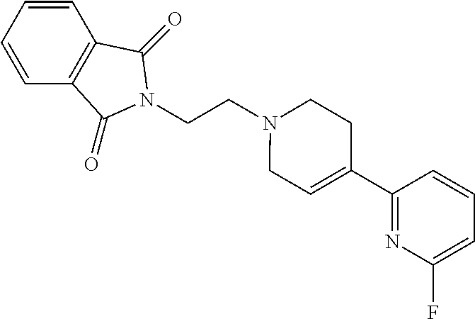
C(N1CC=C(C2=NC(F)=CC=C2)CC1)CN1C(=O)C2=C(C=CC=C2)C1=O
